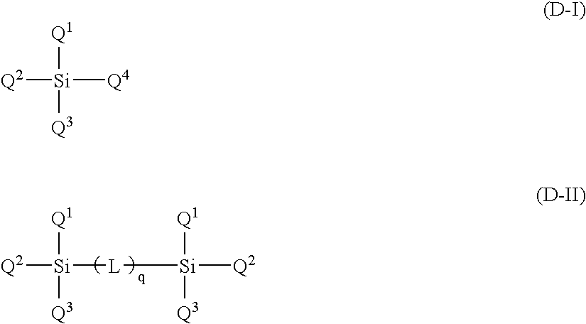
[Q2][Si]([L][Si]([Q2])([Q1])[Q3])([Q3])[Q1].[Q2][Si]([Q4])([Q3])[Q1]
